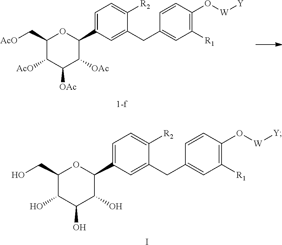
C1(C[AcO])C([AcO])C([OAc])C([OAc])C(C2=CC=C([R2])C(CC3=CC([R1])=C(O[W][Y])C=C3)=C2)O1.C1(CO)C(O)C(O)C(O)C(C2=CC=C([R2])C(CC3=CC([R1])=C(O[W][Y])C=C3)=C2)O1.I
